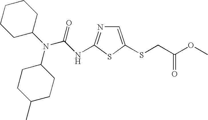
C1=C(SCC(OC)=O)SC(NC(N(C2CCCCC2)C2CCC(C)CC2)=O)=N1
